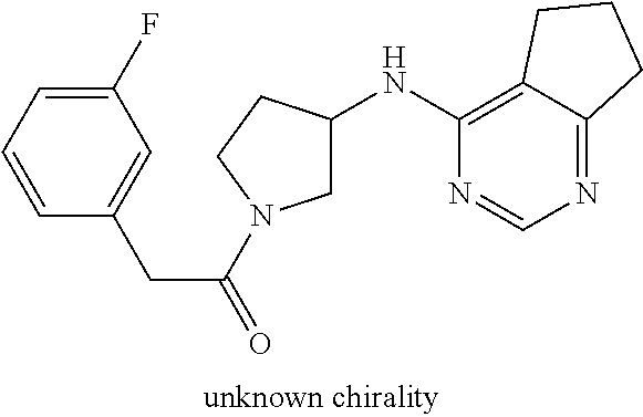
C1(NC2CN(C(=O)CC3=CC(F)=CC=C3)CC2)=C2C(=NC=N1)CCC2
